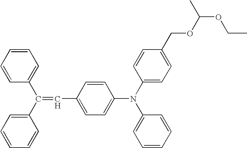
C1=CC=CC=C1C(C1=CC=CC=C1)=CC1=CC=C(N(C2=CC=CC=C2)C2=CC=C(COC(OCC)C)C=C2)C=C1
